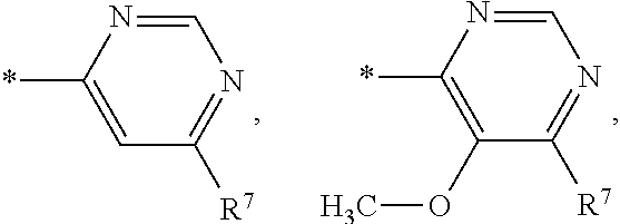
C1=NC(*)=CC([R7])=N1.C1=NC(*)=C(OC)C([R7])=N1
